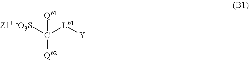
[Z1+ -O3S]C([Lb1][Y])([Qb2])[Qb1]
